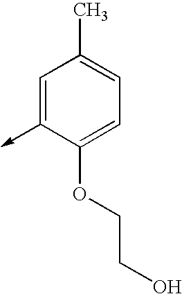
C1=C(->C)C(OCCO)=CC=C1C
